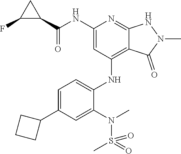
C(NC1=CC(NC2=CC=C(C3CCC3)C=C2N(S(=O)(C)=O)C)=C2C(=N1)NN(C)C2=O)(=O)C1CC1F
